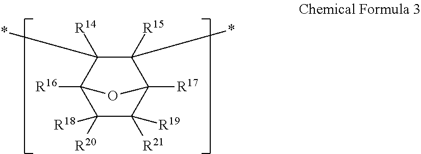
C1([R18])([R20])C([R19])([R21])C2([R17])C([R15])(*)C([R14])(*)C1([R16])O2
